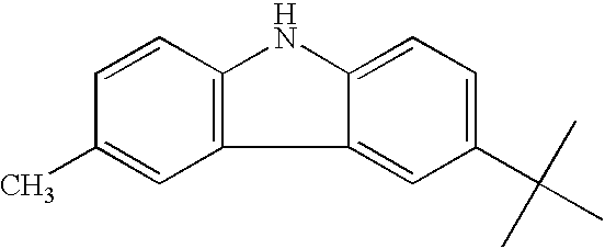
C12=C(C=CC(C)=C1)NC1=CC=C(C(C)(C)C)C=C21
